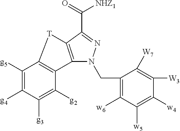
C1([g5])=C([g4])C([g3])=C([g2])C2=C1[T]C1=C2N(CC2=C([w6])C([w5])=C([w4])C([W3])=C2[W7])N=C1C(=O)[NHZ1]
